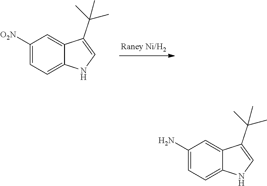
C1([O2N])=CC=C2C(=C1)C(C(C)(C)C)=CN2.C1(N)=CC=C2C(=C1)C(C(C)(C)C)=CN2
